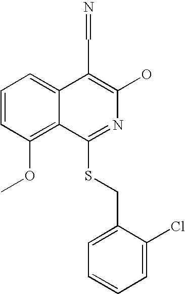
C1=CC(OC)=C2C(=C1)C(C=N)=C(O)N=C2SCC1=CC=CC=C1Cl
